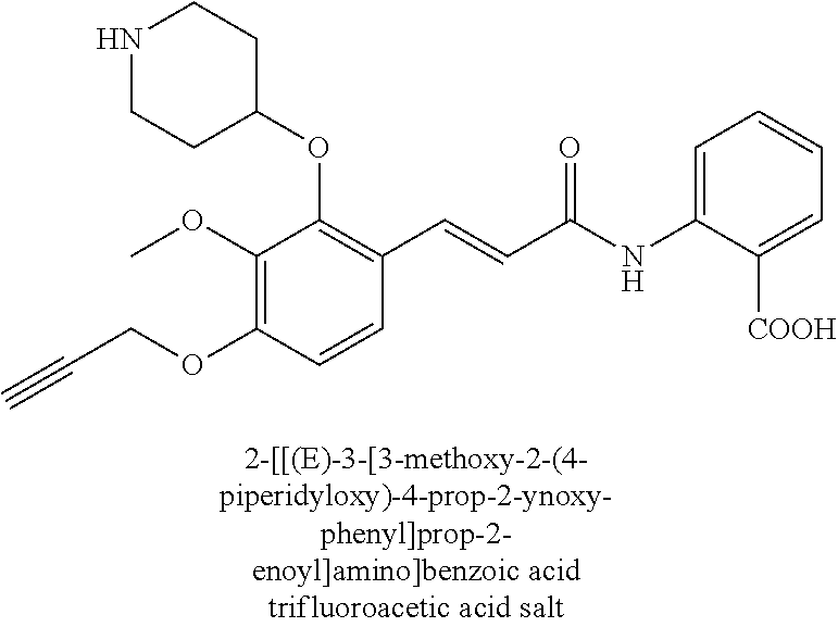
C1(OC)=C(OCC#C)C=CC(C=CC(NC2=CC=CC=C2[COOH])=O)=C1OC1CCNCC1
